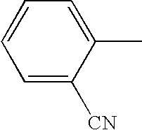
C1=C([CN])C(C)=CC=C1
